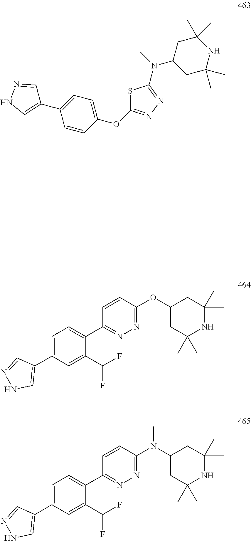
C1(C2=CC=C(C3=CNN=C3)C=C2C(F)F)=NN=C(N(C2CC(C)(C)NC(C)(C)C2)C)C=C1.C1(C2=CC=C(C3=CNN=C3)C=C2C(F)F)=NN=C(OC2CC(C)(C)NC(C)(C)C2)C=C1.S1C(OC2=CC=C(C3=CNN=C3)C=C2)=NN=C1N(C1CC(C)(C)NC(C)(C)C1)C
